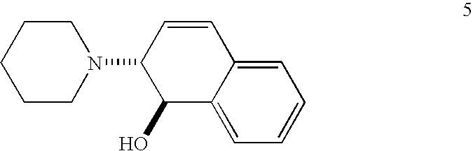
C1=C2C(=CC=C1)C(O)C(N1CCCCC1)C=C2
